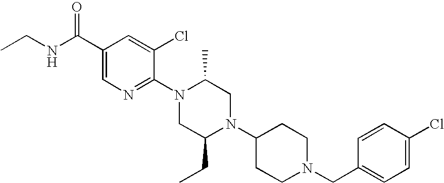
CCNC(C1=CN=C(N2CC(CC)N(C3CCN(CC4=CC=C(Cl)C=C4)CC3)CC2C)C(Cl)=C1)=O
